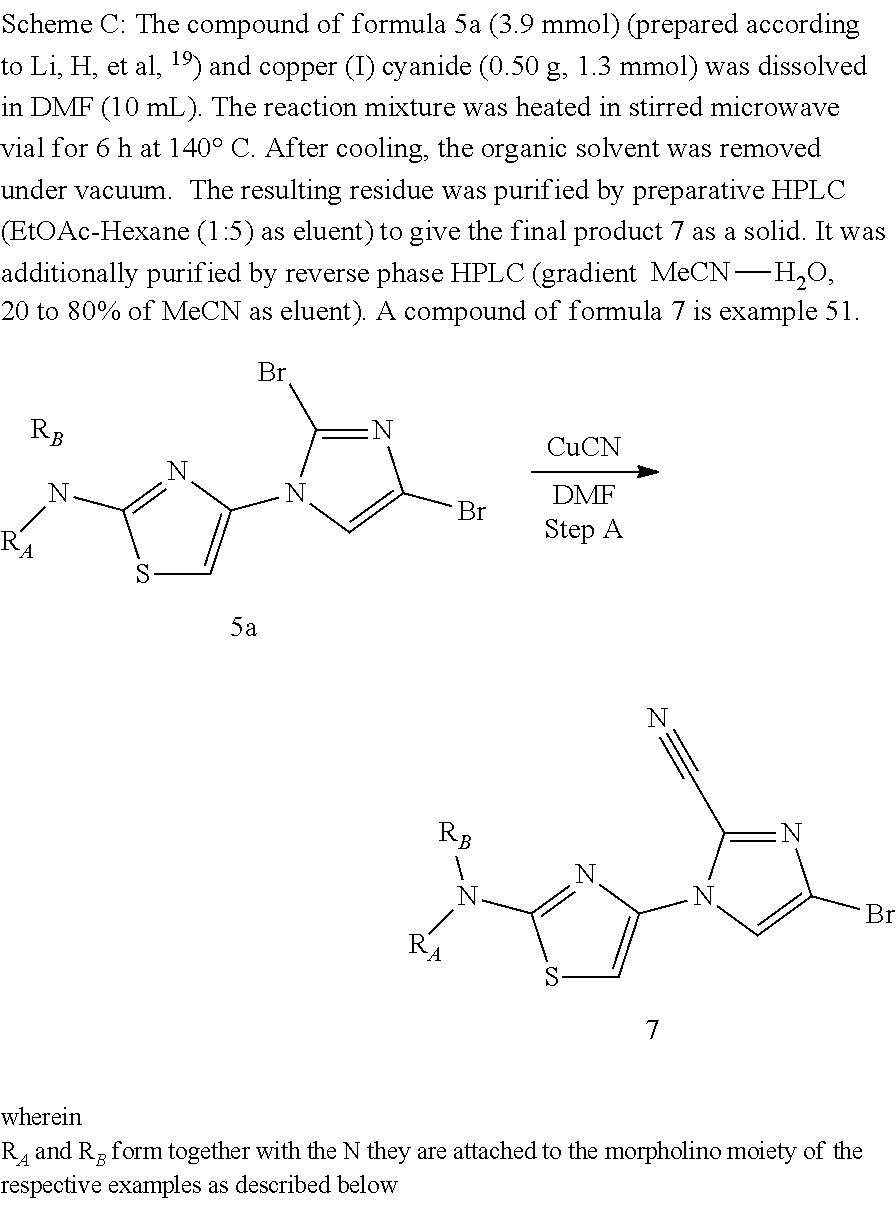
N1=C(C#N)N(C2=CSC(N([RA])[RB])=N2)C=C1Br.N1=C(Br)N(C2=CSC(N[RA])=N2)C=C1Br.[RB].[CuCN].[MeCN][H2O]
